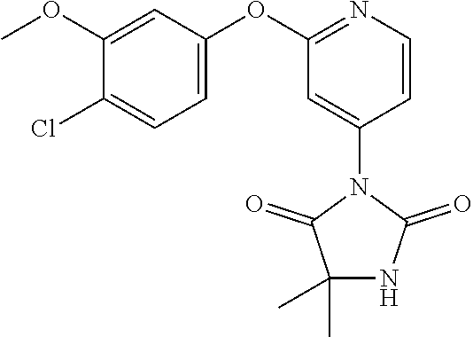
C1(Cl)=CC=C(OC2=NC=CC(N3C(=O)C(C)(C)NC3=O)=C2)C=C1OC
